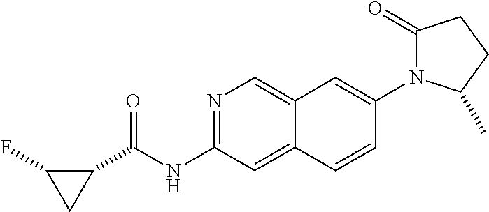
N1=C(NC(C2C(F)C2)=O)C=C2C(=C1)C=C(N1C(=O)CCC1C)C=C2
